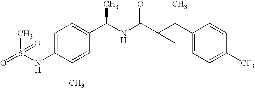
C1=C(NS(=O)(C)=O)C(C)=CC(C(C)NC(=O)C2CC2(C2=CC=C([CF3])C=C2)C)=C1
